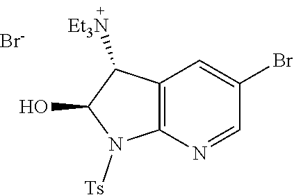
C12=C(N=CC(Br)=C1)N([Ts])C(O)C2[Et3N].[Br-]
